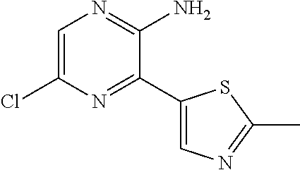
C1(Cl)=CN=C(N)C(C2=CN=C(C)S2)=N1
